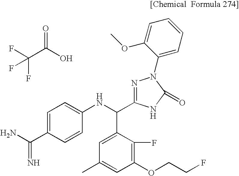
C(C(O)=O)(F)(F)F.NC(C1=CC=C(NC(C2=CC(C)=CC(OCCF)=C2F)C2=NN(C3=CC=CC=C3OC)C(=O)N2)C=C1)=N
